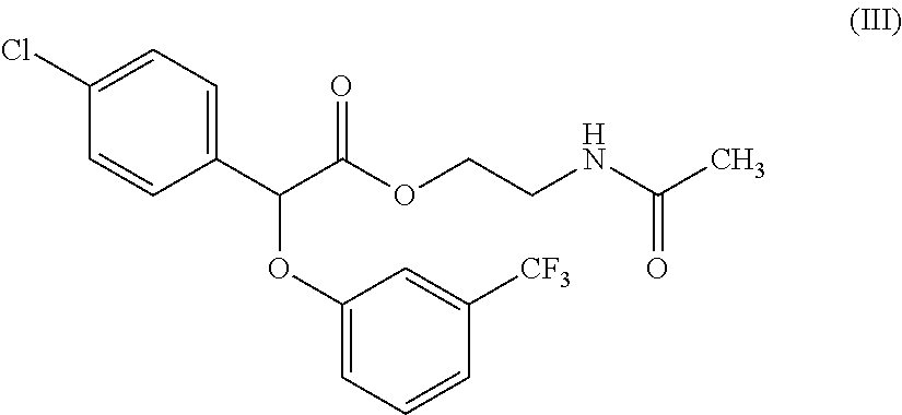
C(C(OCCNC(C)=O)=O)(C1=CC=C(Cl)C=C1)OC1=CC=CC([CF3])=C1
